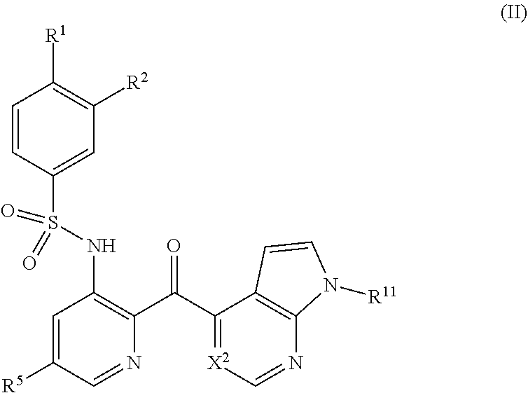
C1=CC(S(NC2=C(C(C3=[X2]C=NC4=C3C=CN4[R11])=O)N=CC([R5])=C2)(=O)=O)=CC([R2])=C1[R1]
